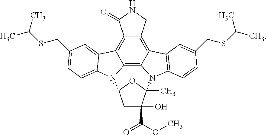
C12=C3C(=C4C5=C1N(C1=C2C=C(CSC(C)C)C=C1)C1(C)C(C(OC)=O)(O)CC(O1)N5C1=CC=C(CSC(C)C)C=C41)C(=O)NC3
